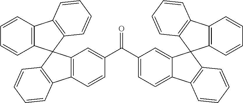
C12=C(C=CC(C(C3=CC=C4C(=C3)C3(C5=C4C=CC=C5)C4=C(C5=C3C=CC=C5)C=CC=C4)=O)=C1)C1=C(C=CC=C1)C21C2=C(C3=C1C=CC=C3)C=CC=C2
